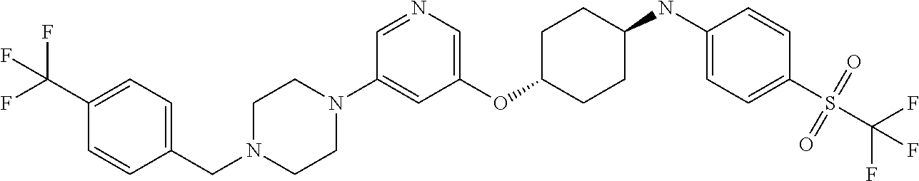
C1(OC2CCC(NC3=CC=C(S(C(F)(F)F)(=O)=O)C=C3)CC2)=CN=CC(N2CCN(CC3=CC=C(C(F)(F)F)C=C3)CC2)=C1
